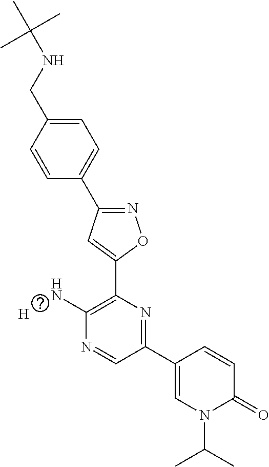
C1=CC(CNC(C)(C)C)=CC=C1C1=NOC(C2=C(N)N=CC(C3=CN(C(C)C)C(=O)C=C3)=N2)=C1.[H]
